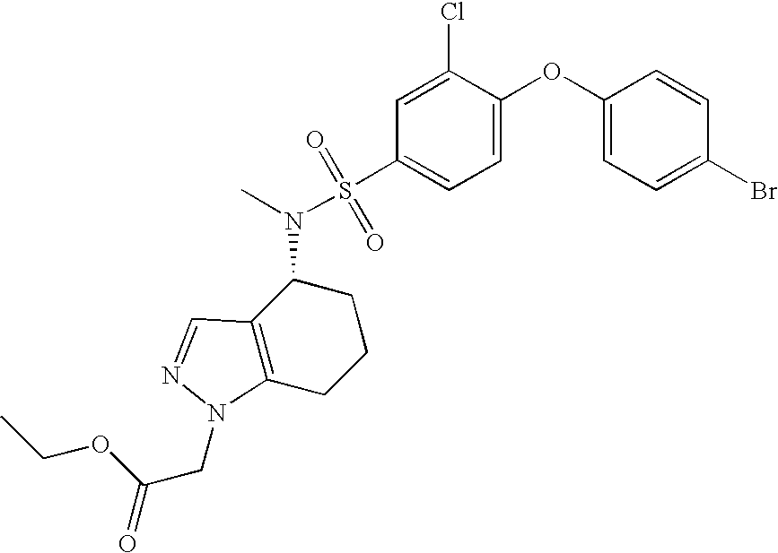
C1(OC2=CC=C(S(N(C)C3C4=C(CCC3)N(CC(=O)OCC)N=C4)(=O)=O)C=C2Cl)=CC=C(Br)C=C1
